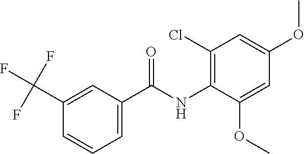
C1(C(NC2=C(Cl)C=C(OC)C=C2OC)=O)=CC=CC(C(F)(F)F)=C1
